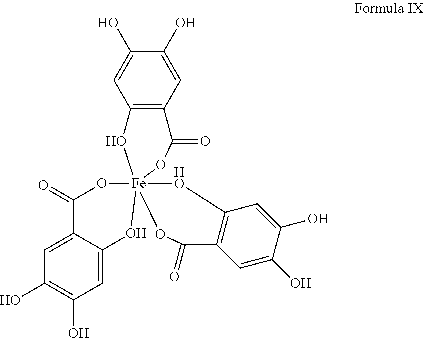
C1=C2C(=CC(O)=C1O)O[Fe]13(OC4=C(C=C(O)C(O)=C4)C(=O)O1)(OC2=O)OC(=O)C1=C(C=C(O)C(O)=C1)[HO]3
